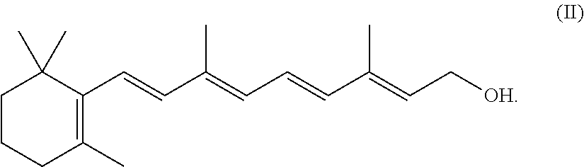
C1CCC(C)=C(C=CC(=CC=CC(=CC[OH])C)C)C1(C)C
